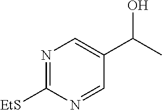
N1=C([EtS])N=CC(C(C)O)=C1
